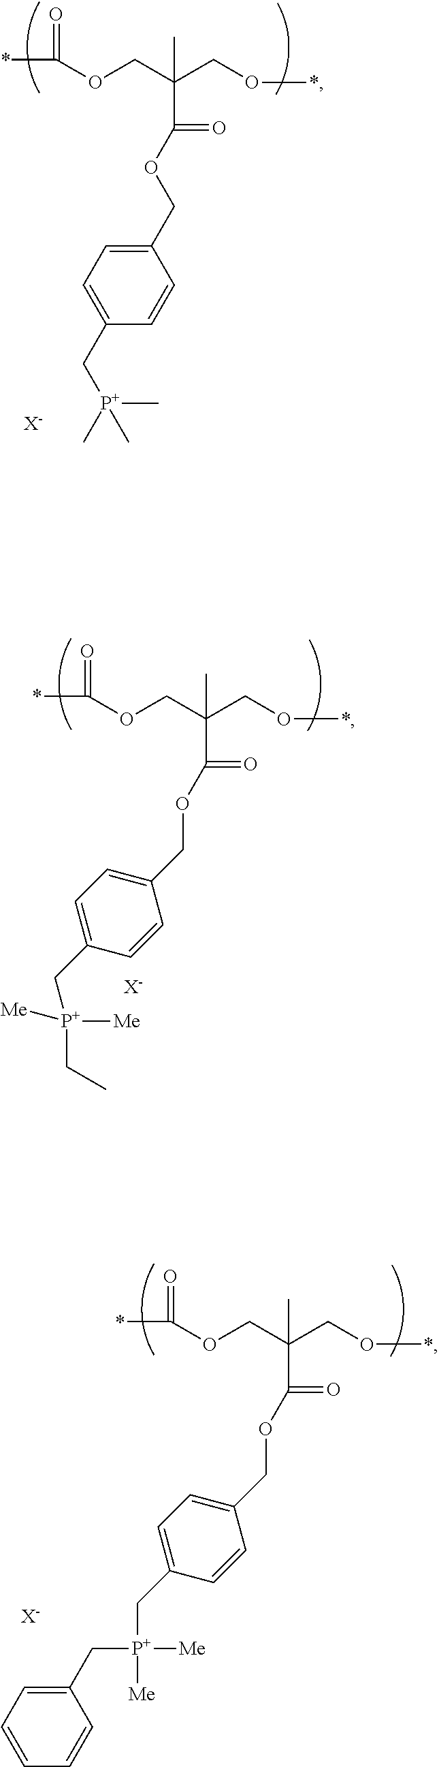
*C(OCC(CO*)(C)C(OCC1=CC=C(C[P+](C)(C)C)C=C1)=O)=O.[X-].[X-].*C(OCC(CO*)(C)C(OCC1=CC=C(C[P+](CC)([Me])[Me])C=C1)=O)=O.*C(OCC(CO*)(C)C(OCC1=CC=C(C[P+]([Me])([Me])CC2=CC=CC=C2)C=C1)=O)=O.[X-]
